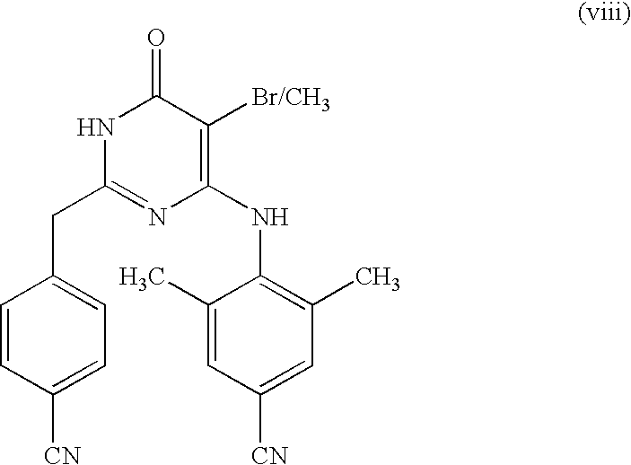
C1(CC2=NC(NC3=C(C)C=C([CN])C=C3C)=C([Br/CH3])C(=O)N2)=CC=C([CN])C=C1
